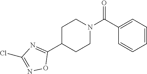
C1C(C2=NC(Cl)=NO2)CCN(C(C2=CC=CC=C2)=O)C1
